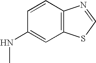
C1=CC2=C(C=C1NC)SC=N2
